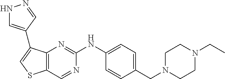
C1=C(NC2=NC3=C(C=N2)SC=C3C2=CNN=C2)C=CC(CN2CCN(CC)CC2)=C1
